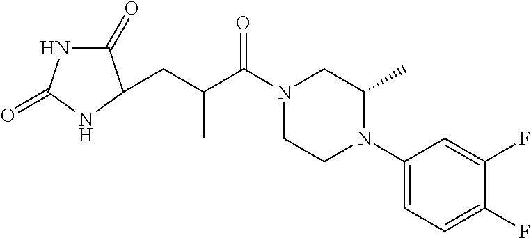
C1(=O)NC(=O)NC1CC(C)C(=O)N1CCN(C2=CC=C(F)C(F)=C2)C(C)C1
